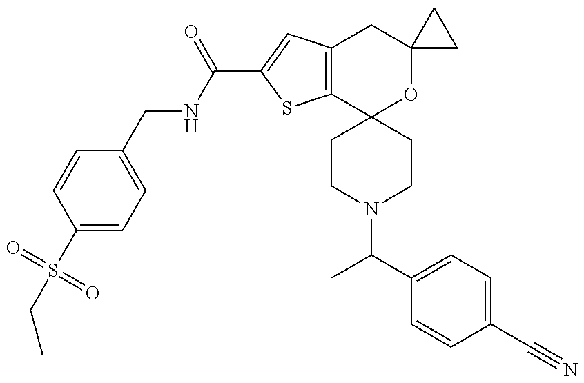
CCS(C1=CC=C(CNC(=O)C2=CC3=C(S2)C2(OC4(C3)CC4)CCN(C(C3=CC=C(C#N)C=C3)C)CC2)C=C1)(=O)=O
